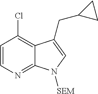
C1=CC(Cl)=C2C(=N1)N([SEM])C=C2CC1CC1
